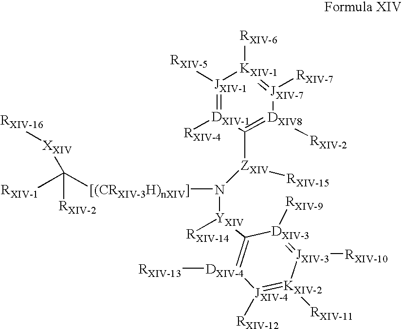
[JXIV-1]1([RXIV-5])=[DXIV-1]([RXIV-4])C([ZXIV](N([YXIV](C2=[DXIV-4]([RXIV-13])[JXIV-4]([RXIV-12])=[KXIV-2]([RXIV-11])[JXIV-3]([RXIV-10])=[DXIV-3]2[RXIV-9])[RXIV-14])[[(CRXIV-3H)nXIV]]C([RXIV-1])([RXIV-2])[XXIV][RXIV-16])[RXIV-15])=[DXIV8]([RXIV-2])[JXIV-7]([RXIV-7])=[KXIV-1]1[RXIV-6]
